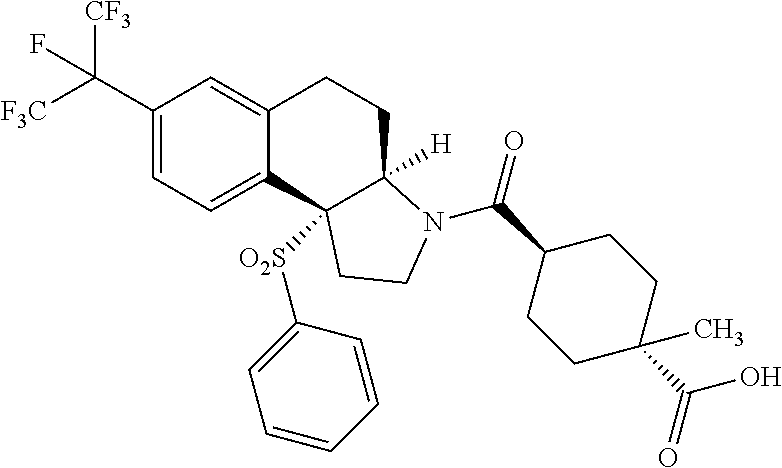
C1(C([F3C])([CF3])F)=CC=C2C(=C1)CCC1([H])C2([O2S]C2=CC=CC=C2)CCN1C(C1CCC(C(=O)O)(C)CC1)=O
